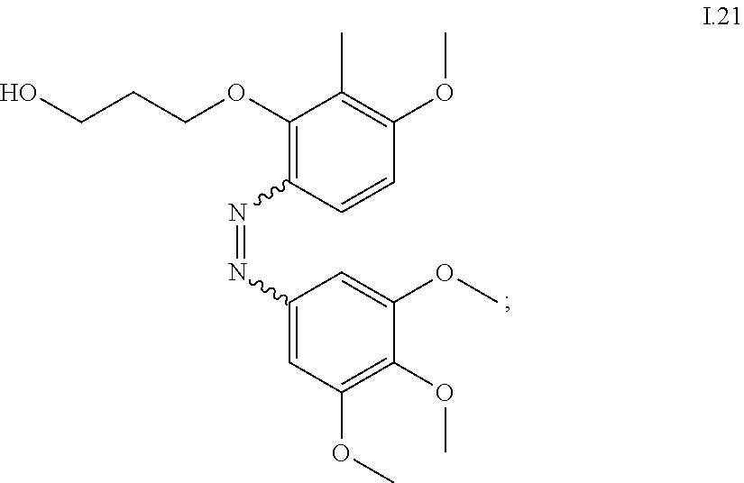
C1(C)=C(OC)C=CC(N=NC2=CC(OC)=C(OC)C(OC)=C2)=C1OCCCO
